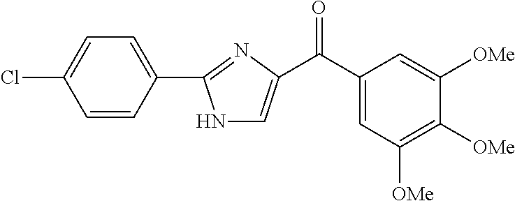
C1(C2=NC(C(=O)C3=CC([OMe])=C([OMe])C([OMe])=C3)=CN2)=CC=C(Cl)C=C1
